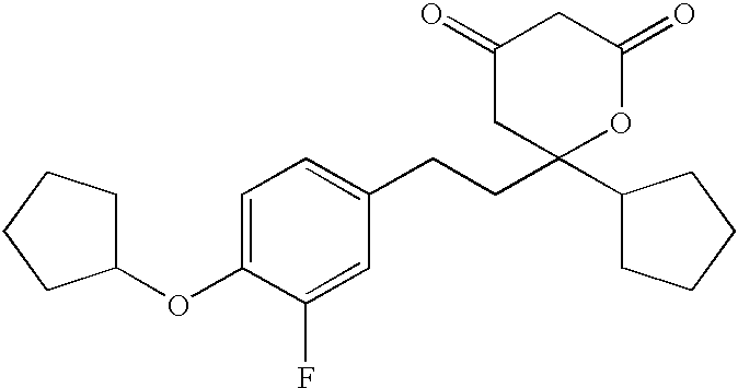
C1(OC2CCCC2)=CC=C(CCC2(C3CCCC3)OC(=O)CC(=O)C2)C=C1F
